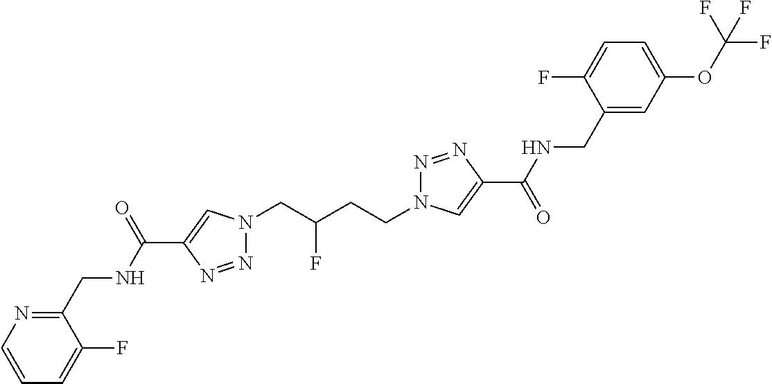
C1(C(NCC2=NC=CC=C2F)=O)=CN(CC(CCN2N=NC(C(=O)NCC3=CC(OC(F)(F)F)=CC=C3F)=C2)F)N=N1
